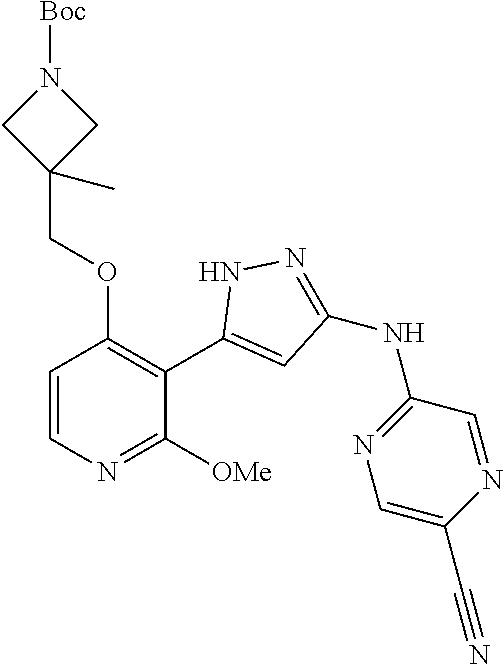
C1=CN=C([OMe])C(C2=CC(NC3=NC=C(C#N)N=C3)=NN2)=C1OCC1(C)CN([Boc])C1
